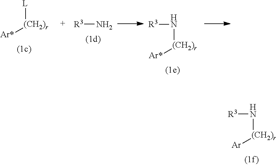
[L][(CH2)r][Ar*].[R3]N.[R3]N[(CH2)r][Ar*].[R3]N[(CH2)r][Ar]
